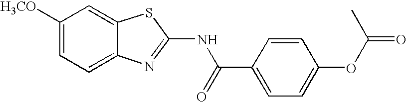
C1([H3CO])=CC=C2C(=C1)SC(NC(C1=CC=C(OC(C)=O)C=C1)=O)=N2
